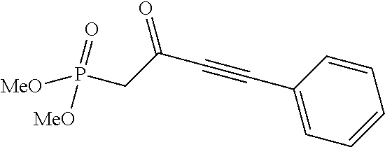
C1=CC=CC=C1C#CC(=O)CP([MeO])([MeO])=O
